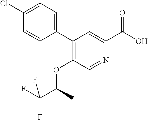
C1(C2=CC=C(Cl)C=C2)=C(OC(C(F)(F)F)C)C=NC(C(O)=O)=C1
